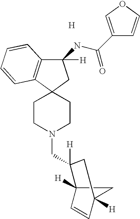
C1CN(CC2([H])C3([H])C=CC([H])(C3)C2)CCC12CC([H])(NC(=O)C1=COC=C1)C1=C2C=CC=C1.[H]
